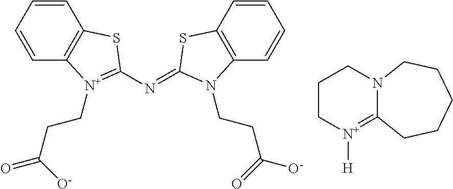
C1=CC=CC2=C1SC(N=C1SC3=C(C=CC=C3)N1CCC([O-])=O)=[N+]2CCC(=O)[O-].C1C[N+]([H])=C2N(C1)CCCCC2
